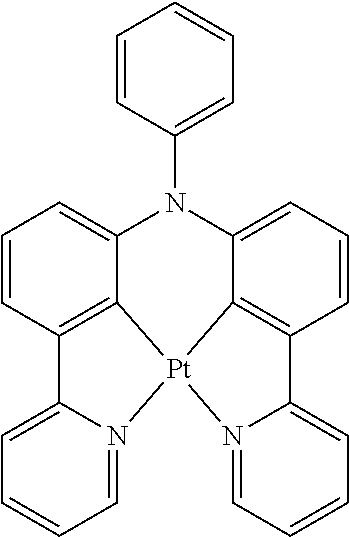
C1=CC2=C3C(=C1)N(C1=CC=CC=C1)C1=CC=CC4=C1[Pt]3(N1=CC=CC=C41)N1=CC=CC=C21
